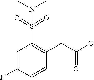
C1=C(F)C=CC(CC(O)=O)=C1S(=O)(=O)N(C)C
